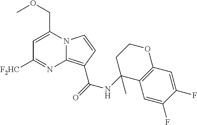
C1=C(COC)N2C(=C(C(NC3(C)C4=C(OCC3)C=C(F)C(F)=C4)=O)C=C2)N=C1[F2HC]
